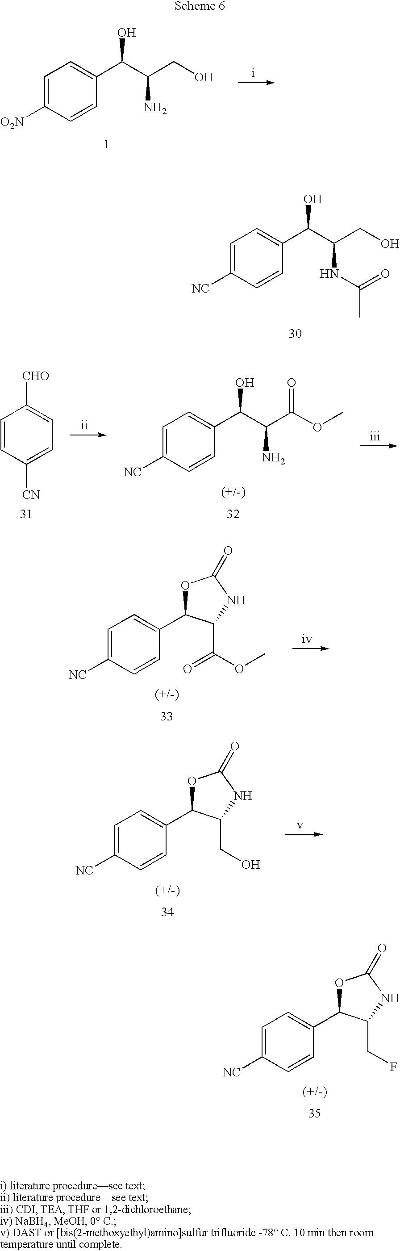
C1=C([NC])C=CC(C2OC(=O)NC2CO)=C1.C1=C([NC])C=CC(C2OC(=O)NC2CF)=C1.C1=C([O2N])C=CC(C(C(CO)N)O)=C1.C1=C([NC])C=CC(C(C(CO)NC(=O)C)O)=C1.C1=C([NC])C=CC(C2OC(=O)NC2C(OC)=O)=C1.C1=CC([CN])=CC=C1[CHO].C1=C([NC])C=CC(C(C(C(OC)=O)N)O)=C1
